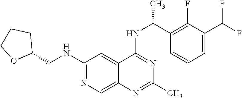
N(C1=NC=C2C(=C1)C(NC(C1=C(F)C(C(F)F)=CC=C1)C)=NC(C)=N2)CC1CCCO1
